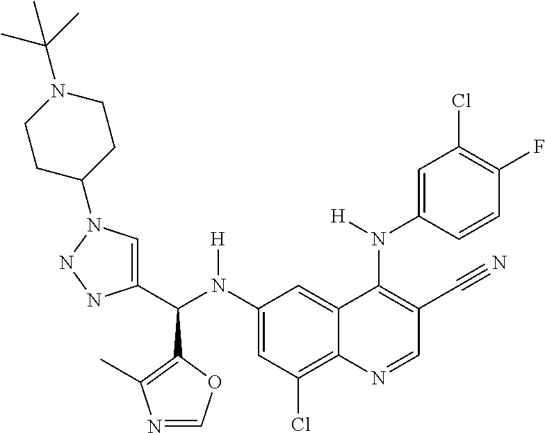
C1(N(C(C2=CN(C3CCN(C(C)(C)C)CC3)NN2)C2=C(C)N=CO2)[H])=CC(Cl)=C2C(=C1)C(N(C1=CC(Cl)=C(F)C=C1)[H])=C(C#N)C=N2
